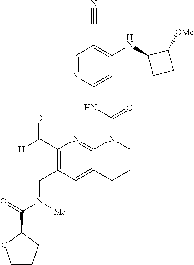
C1=NC(NC(N2C3=NC(C(=O)[H])=C(CN([Me])C(=O)C4OCCC4)C=C3CCC2)=O)=CC(NC2CCC2[OMe])=C1C#N
